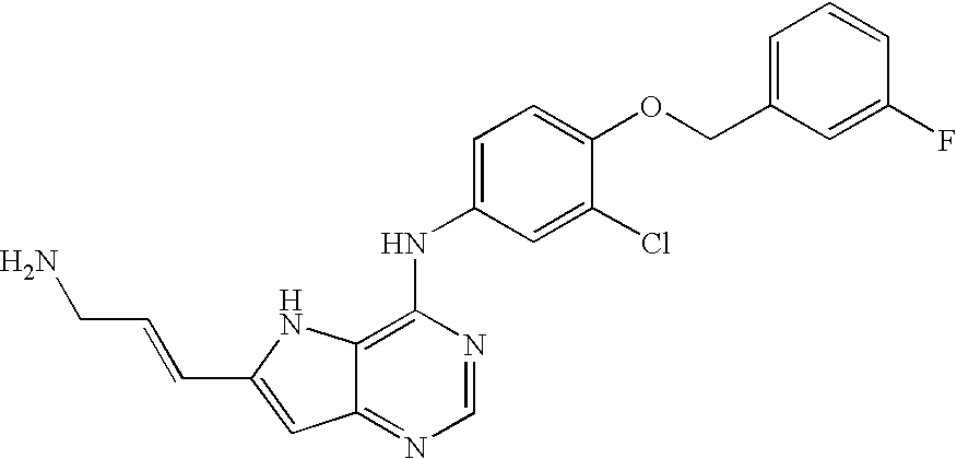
C1=C(COC2=CC=C(NC3=C4C(=NC=N3)C=C(C=CCN)N4)C=C2Cl)C=C(F)C=C1
